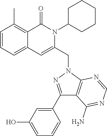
C1=CC=C2C(=C1C)C(=O)N(C1CCCCC1)C(CN1C3=C(C(N)=NC=N3)C(C3=CC(O)=CC=C3)=N1)=C2
